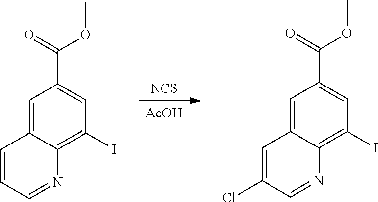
[AcOH].[NCS].C1=C2C(=C(I)C=C1C(=O)OC)N=CC=C2.C1=C2C(=C(I)C=C1C(=O)OC)N=CC(Cl)=C2
